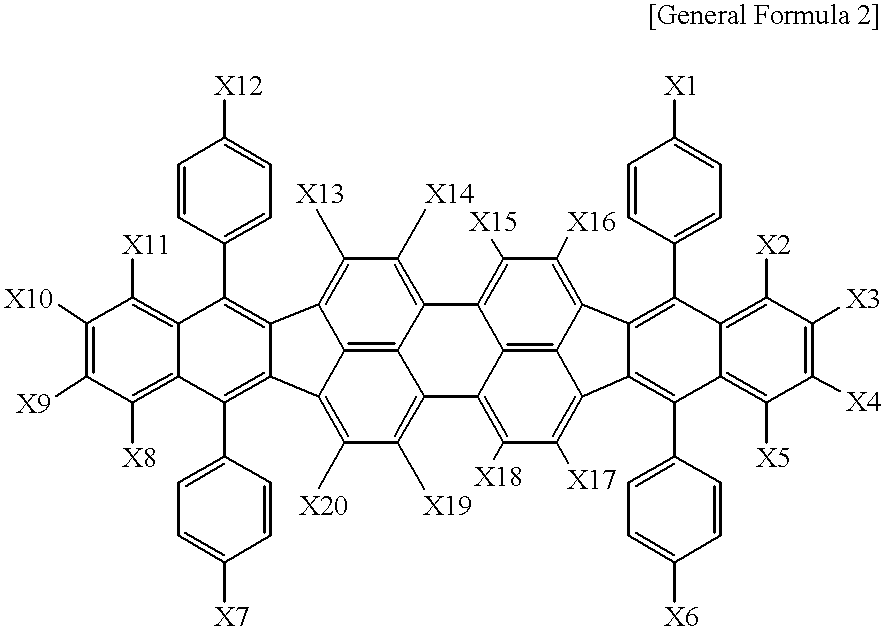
C1=CC(C2=C3C(=C(C4=CC=C([X7])C=C4)C4=C([X8])C([X9])=C([X10])C([X11])=C24)C2=C([X20])C([X19])=C4C5=C2C3=C([X13])C([X14])=C5C2=C([X15])C([X16])=C3C5=C2C4=C([X18])C([X17])=C5C2=C(C4=CC=C([X6])C=C4)C4=C([X5])C([X4])=C([X3])C([X2])=C4C(C4=CC=C([X1])C=C4)=C32)=CC=C1[X12]
